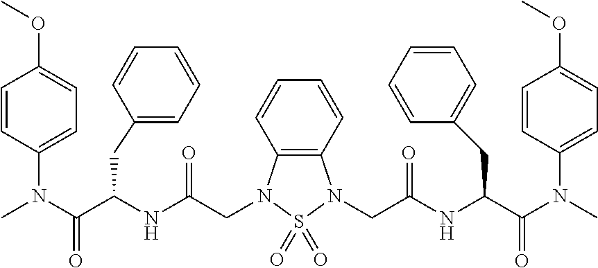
C12=C(N(CC(NC(C(N(C)C3=CC=C(OC)C=C3)=O)CC3=CC=CC=C3)=O)S(=O)(=O)N1CC(NC(C(N(C)C1=CC=C(OC)C=C1)=O)CC1=CC=CC=C1)=O)C=CC=C2
